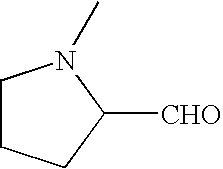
C1CCC([CHO])N1C
